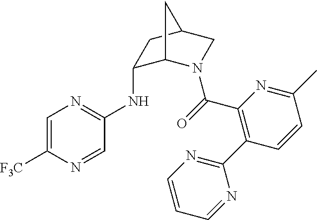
C1(NC2=NC=C([F3C])N=C2)C2N(C(=O)C3=C(C4=NC=CC=N4)C=CC(C)=N3)CC(C1)C2
